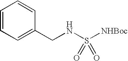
C1=CC=C(CNS([NHBoc])(=O)=O)C=C1
